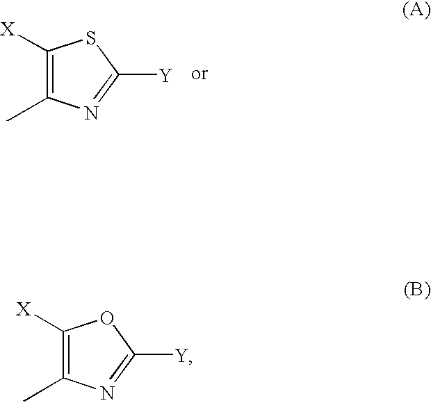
C1([X])=C(C)N=C([Y])S1.C1([X])=C(C)N=C([Y])O1
